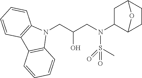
N1(CC(CN(S(=O)(=O)C)C2C3CCC(C2)O3)O)C2=C(C3=C1C=CC=C3)C=CC=C2
